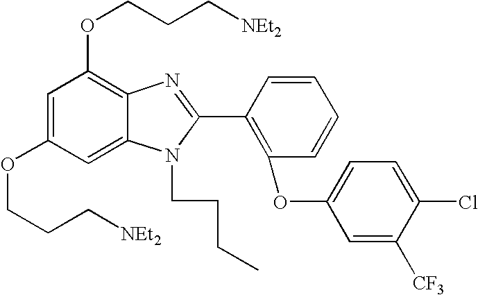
C1=C(OCCC[NEt2])C=C2C(=C1OCCC[NEt2])N=C(C1=C(OC3=CC=C(Cl)C([CF3])=C3)C=CC=C1)N2CCCC
